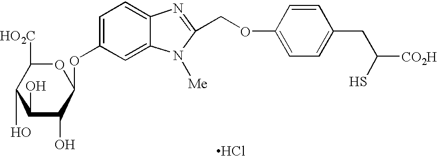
C1=C(OC2OC([HO2C])C(O)C(O)C2O)C=C2C(=C1)N=C(COC1=CC=C(CC(S)[CO2H])C=C1)N2[Me].Cl
